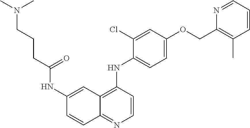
C12=NC=CC(NC3=CC=C(OCC4=C(C)C=CC=N4)C=C3Cl)=C1C=C(NC(CCCN(C)C)=O)C=C2
